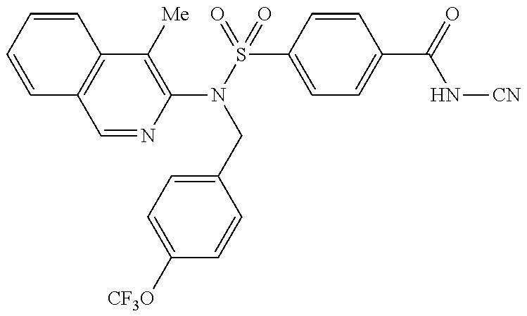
C1=CC=CC2=C1C=NC(N(CC1=CC=C([CF3O])C=C1)S(C1=CC=C(C(=O)N[CN])C=C1)(=O)=O)=C2[Me]
